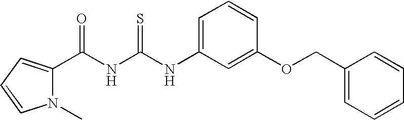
C(NC(NC1=CC=CC(OCC2=CC=CC=C2)=C1)=S)(=O)C1=CC=CN1C
